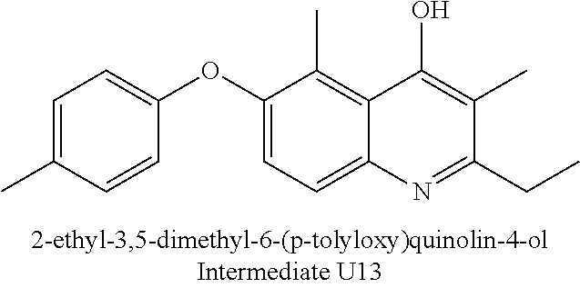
C1=C(C)C=CC(OC2=CC=C3C(=C2C)C(O)=C(C)C(CC)=N3)=C1
